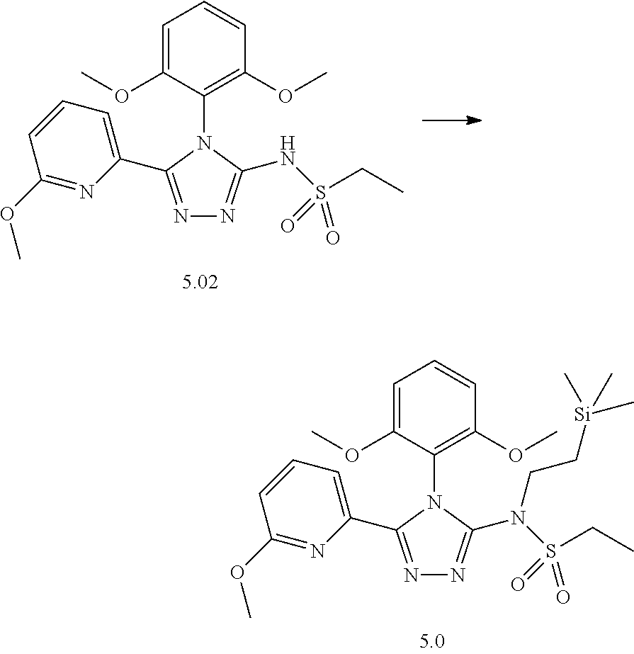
N1=C(C2=CC=CC(OC)=N2)N(C2=C(OC)C=CC=C2OC)C(NS(=O)(=O)CC)=N1.N1=C(C2=CC=CC(OC)=N2)N(C2=C(OC)C=CC=C2OC)C(N(S(=O)(=O)CC)CC[Si](C)(C)C)=N1
